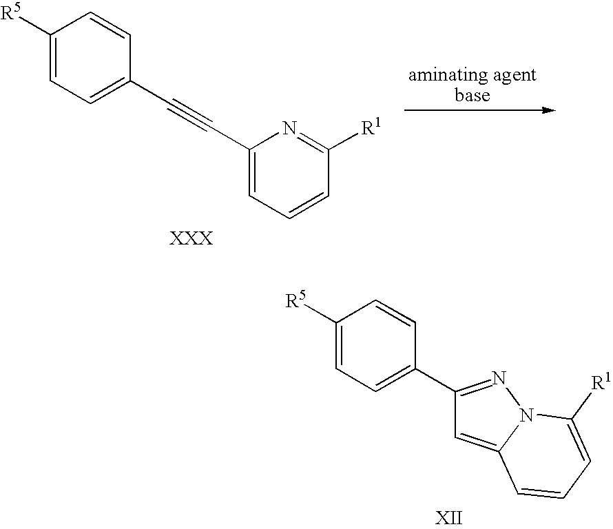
C1([R5])=CC=C(C#CC2=CC=CC([R1])=N2)C=C1.C1([R5])=CC=C(C2=NN3C(=C2)C=CC=C3[R1])C=C1
